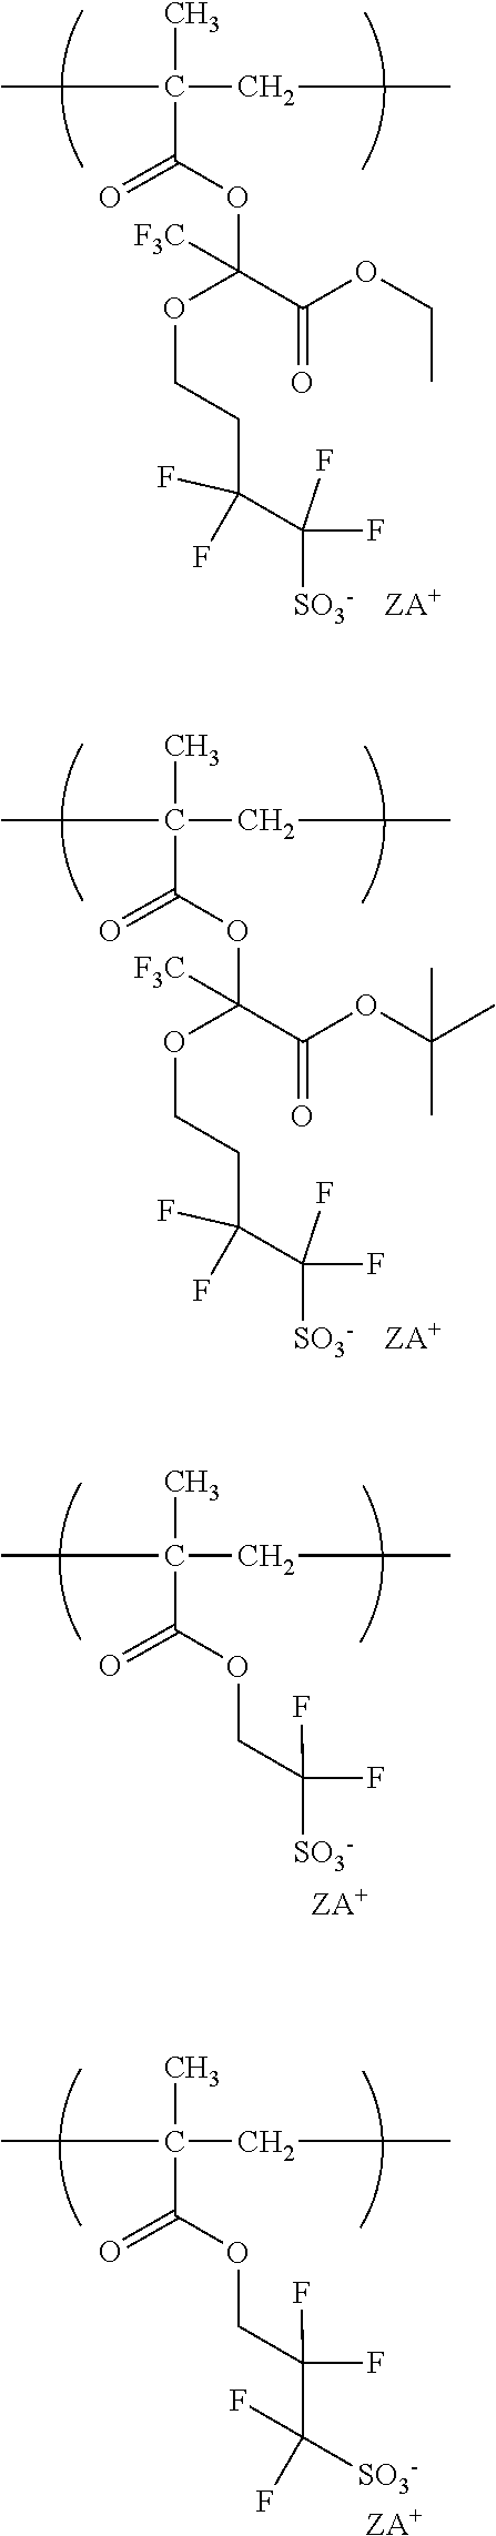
C(C)(C)(C(=O)OC(C(=O)OC(C)(C)C)(OCCC(F)(C(F)(F)[SO3-])F)[F3C])CC.C(C)(C)(C(=O)OC(C(=O)OCC)(OCCC(F)(C(F)(F)[SO3-])F)[F3C])CC.C(C)(C)(C(=O)OCC(F)(F)[SO3-])CC.C(C)(C)(C(=O)OCC(F)(F)C(F)(F)[SO3-])CC
